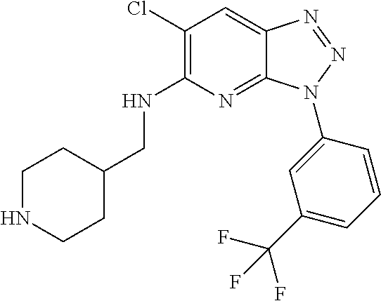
C1(Cl)=C(NCC2CCNCC2)N=C2C(=C1)N=NN2C1=CC(C(F)(F)F)=CC=C1
